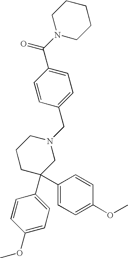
C1=C(C(N2CCCCC2)=O)C=CC(CN2CCCC(C3=CC=C(OC)C=C3)(C3=CC=C(OC)C=C3)C2)=C1
